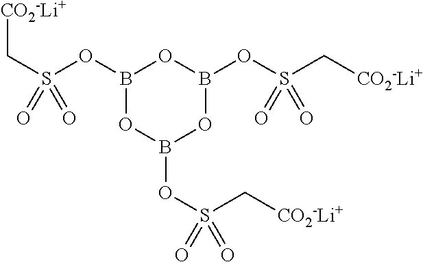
S(OB1OB(OS(=O)(C[CO2-Li+])=O)OB(OS(=O)(C[CO2-Li+])=O)O1)(C[CO2-Li+])(=O)=O
